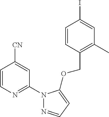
C1=CN=C(N2N=CC=C2OCC2=C(C)C=C(I)C=C2)C=C1[CN]
